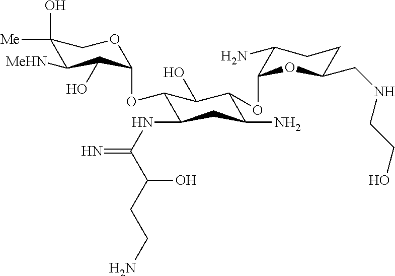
C1(O)([Me])C([MeHN])C(O)C(OC2C(NC(=N)C(CCN)O)CC(N)C(OC3C(N)CCC(CNCCO)O3)C2O)OC1
